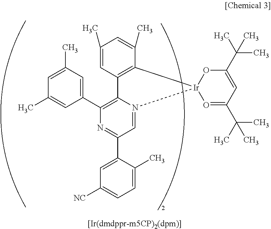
C1=C(C)C=C(C)C2=C1C1=C(C3=CC(C)=CC(C)=C3)N=C(C3=CC([NC])=CC=C3C)C=N1[Ir]21OC(C(C)(C)C)=CC(C(C)(C)C)=O1
